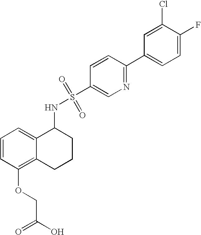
C1(NS(=O)(=O)C2=CN=C(C3=CC=C(F)C(Cl)=C3)C=C2)C2=CC=CC(OCC(=O)O)=C2CCC1
